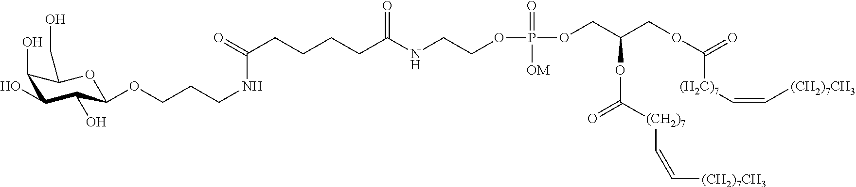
OC1C(O)C(O)C(CO)OC1OCCCNC(CCCCC(NCCOP(OCC(COC(=O)[(H2C)7]C=C[(CH2)7CH3])OC(=O)[(CH2)7]C=C[(CH2)7CH3])(=O)[OM])=O)=O
